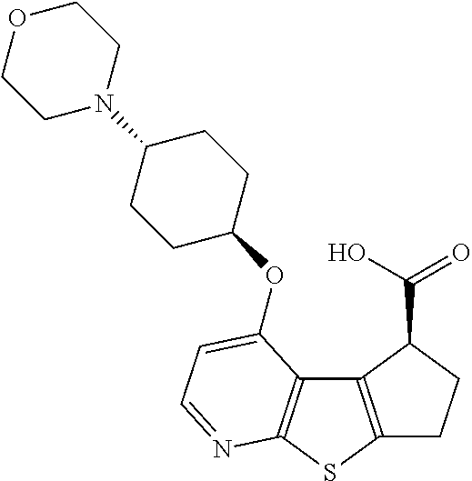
C1C2=C(C(C(=O)O)C1)C1=C(S2)N=CC=C1OC1CCC(N2CCOCC2)CC1
